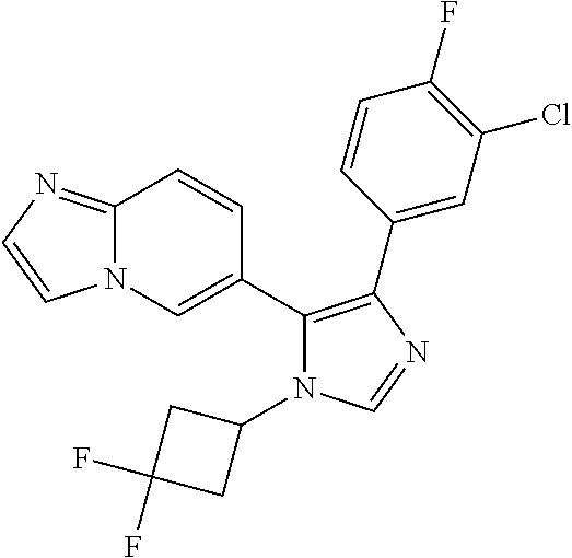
N12C(=NC=C1)C=CC(C1=C(C3=CC(Cl)=C(F)C=C3)N=CN1C1CC(F)(F)C1)=C2
